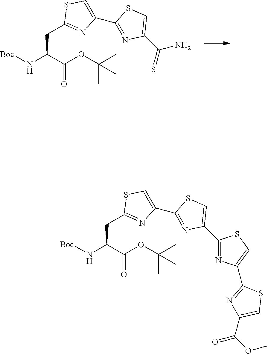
[Boc]NC(C(OC(C)(C)C)=O)CC1=NC(C2=NC(C(=S)N)=CS2)=CS1.[Boc]NC(C(OC(C)(C)C)=O)CC1=NC(C2=NC(C3=NC(C4=NC(C(OC)=O)=CS4)=CS3)=CS2)=CS1
